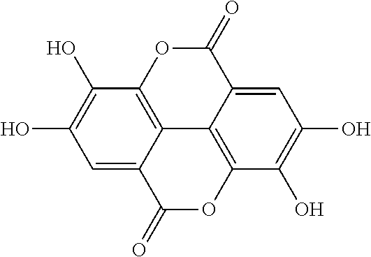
C1(O)=C(O)C=C2C3=C1OC(=O)C1=CC(O)=C(O)C(=C31)OC2=O
